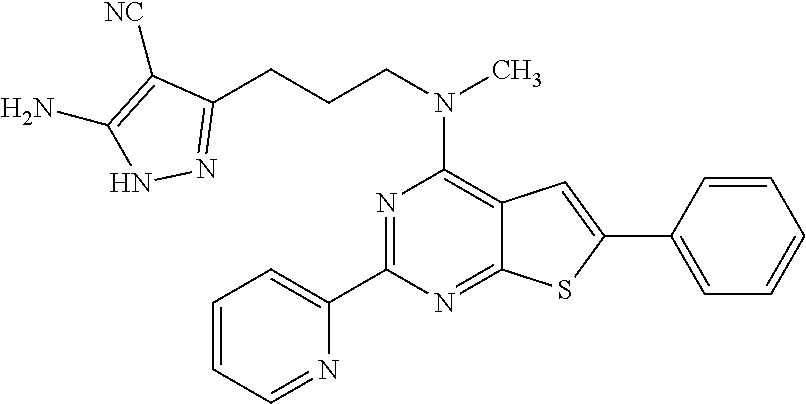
N1=C(C2=CC=CC=N2)N=C2C(=C1N(CCCC1=NNC(N)=C1[NC])C)C=C(C1=CC=CC=C1)S2
